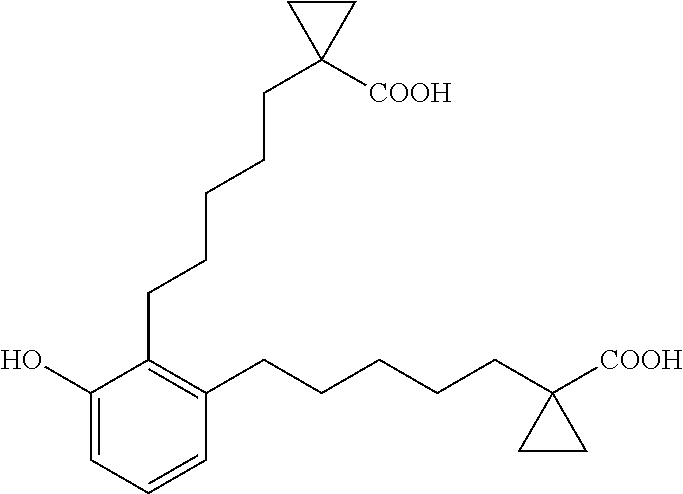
C1(O)=CC=CC(CCCCCC2([COOH])CC2)=C1CCCCCC1([COOH])CC1
